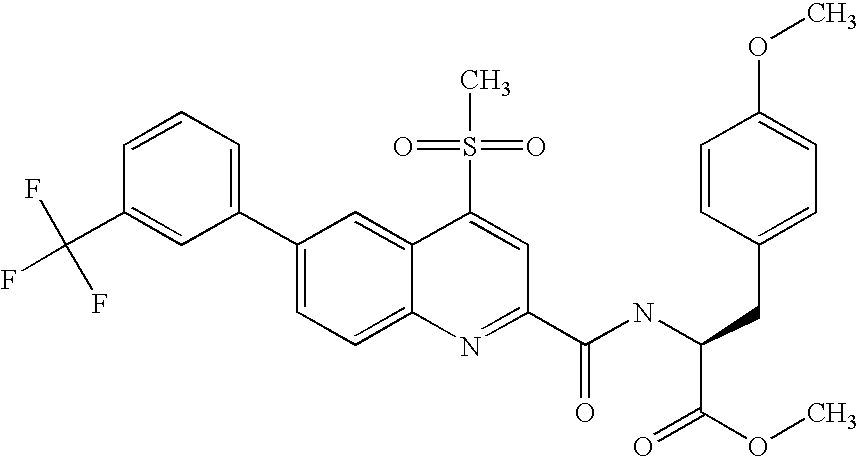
C1=CC(C(F)(F)F)=CC(C2=CC=C3C(=C2)C(S(=O)(=O)C)=CC(C(NC(CC2=CC=C(OC)C=C2)C(=O)OC)=O)=N3)=C1
